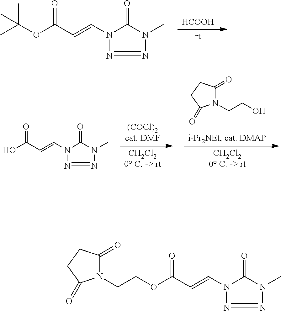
O(C(C=CN1N=NN(C)C1=O)=O)C(C)(C)C.[HCOOH].[(COCl)2cat. DMF].N1(CCO)C(=O)CCC1=O.OC(C=CN1N=NN(C)C1=O)=O.O(C(C=CN1N=NN(C)C1=O)=O)CCN1C(=O)CCC1=O
